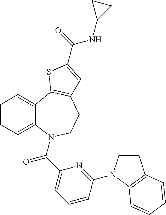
C1=CC=C2C(=C1)C1=C(CCN2C(C2=CC=CC(N3C=CC4=C3C=CC=C4)=N2)=O)C=C(C(=O)NC2CC2)S1
